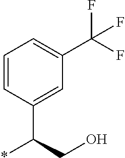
C1=CC(C(CO)*)=CC(C(F)(F)F)=C1
